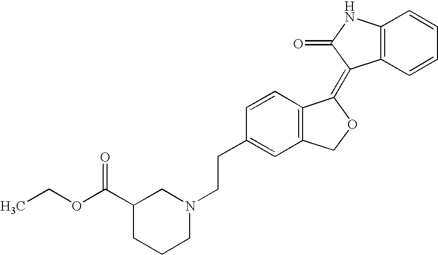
C12=C(C=CC=C1)C(=C1C3=C(CO1)C=C(CCN1CC(C(OCC)=O)CCC1)C=C3)C(=O)N2
